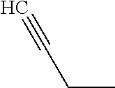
C(C)C#C
